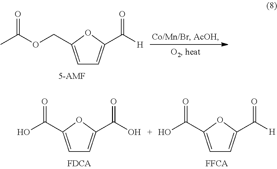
C1=C(COC(=O)C)OC(C(=O)[H])=C1.C1=C(C(O)=O)OC(C(=O)O)=C1.C1=C(C(O)=O)OC(C(=O)[H])=C1
